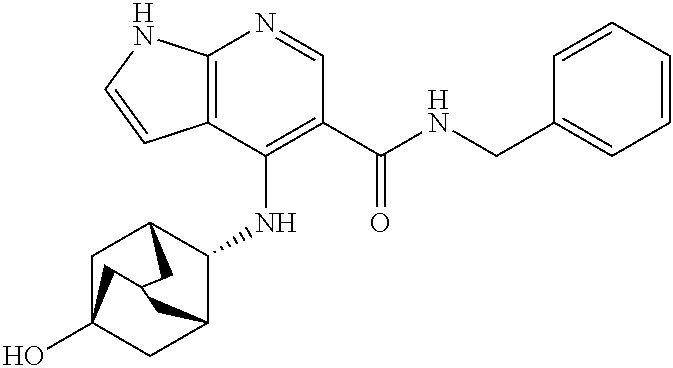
C12=C(C(NC3C4CC5(O)CC3CC(C5)C4)=C(C(NCC3=CC=CC=C3)=O)C=N1)C=CN2
